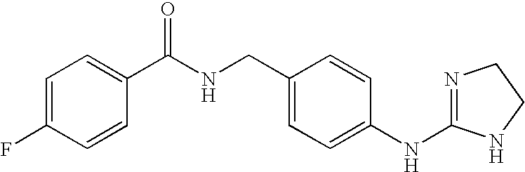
C1=C(F)C=CC(C(NCC2=CC=C(NC3=NCCN3)C=C2)=O)=C1
